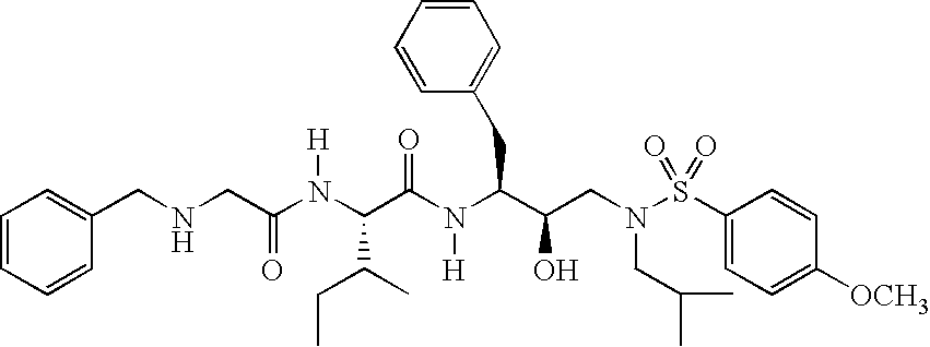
N(CC(=O)N([H])C(C(=O)N([H])C(CC1=CC=CC=C1)C(O)CN(CC(C)C)S(C1=CC=C([OCH3])C=C1)(=O)=O)C(CC)C)CC1=CC=CC=C1
